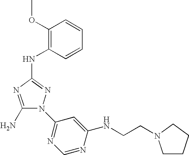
C1(N)=NC(NC2=C(OC)C=CC=C2)=NN1C1=NC=NC(NCCN2CCCC2)=C1
